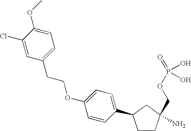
C1CC(N)(COP(=O)(O)O)CC1C1=CC=C(OCCC2=CC=C(OC)C(Cl)=C2)C=C1
